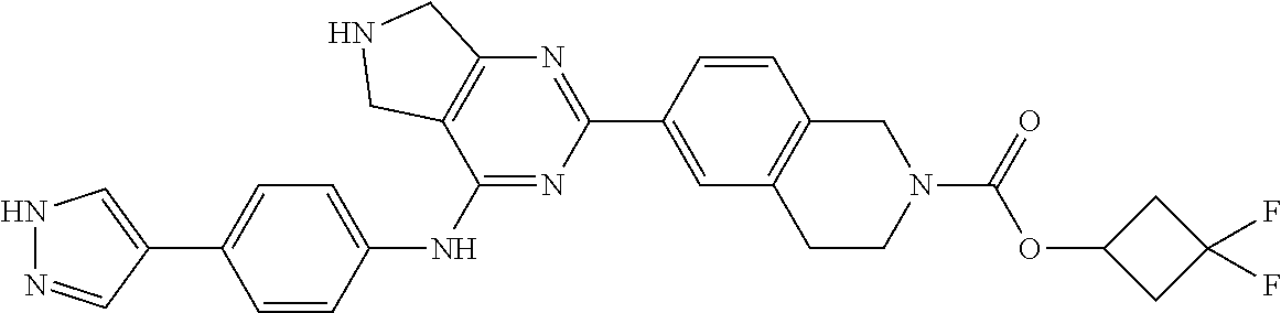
C1(C2=CNN=C2)=CC=C(NC2=NC(C3=CC4=C(C=C3)CN(C(OC3CC(F)(F)C3)=O)CC4)=NC3=C2CNC3)C=C1
